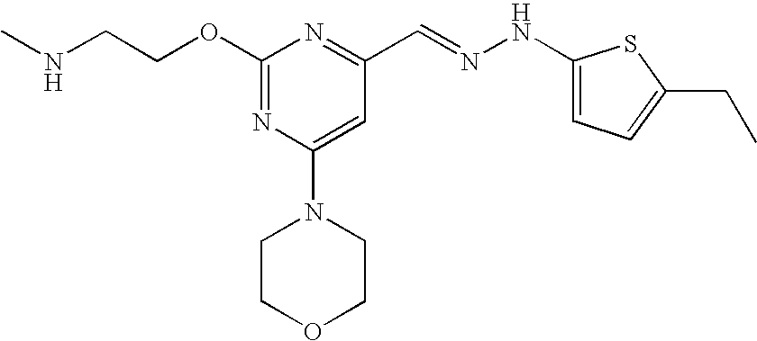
C(COC1=NC(N2CCOCC2)=CC(C=NNC2=CC=C(CC)S2)=N1)NC
